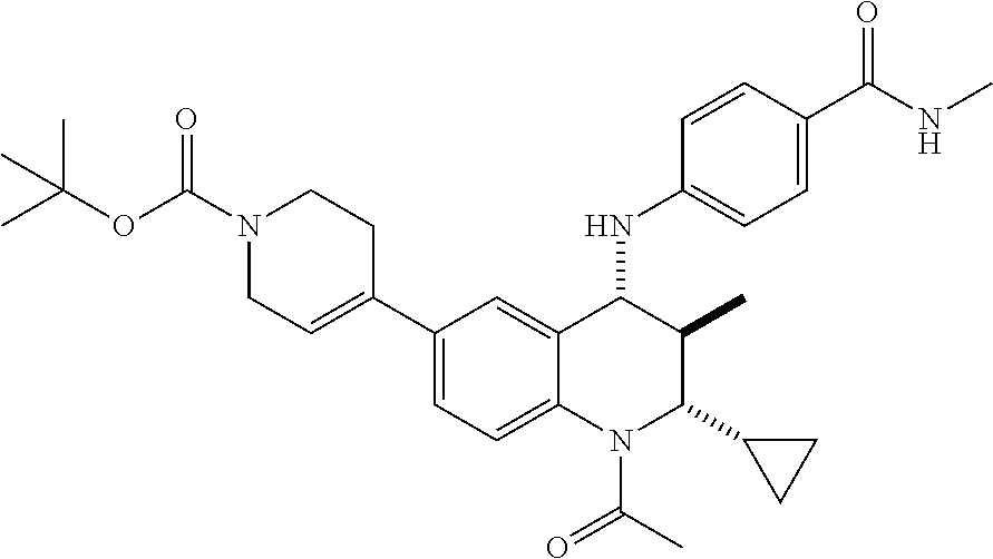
C1(C2=CCN(C(OC(C)(C)C)=O)CC2)=CC=C2C(=C1)C(NC1=CC=C(C(NC)=O)C=C1)C(C)C(C1CC1)N2C(=O)C
